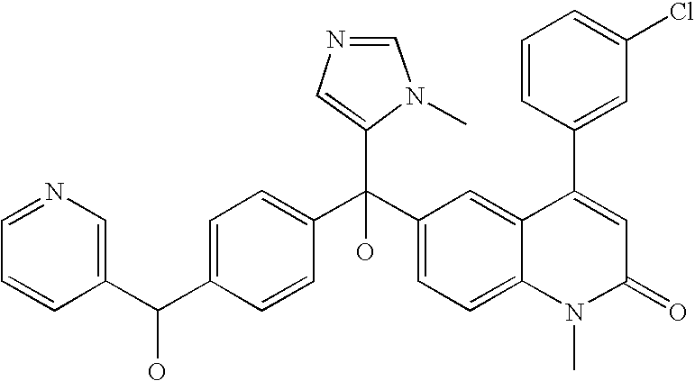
C1=CC(C(C2=CC=C3C(=C2)C(C2=CC(Cl)=CC=C2)=CC(=O)N3C)(C2=CN=CN2C)O)=CC=C1C(C1=CN=CC=C1)O
